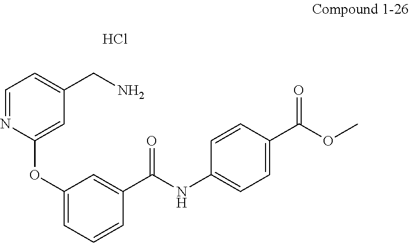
C1(OC2=CC(CN)=CC=N2)=CC=CC(C(NC2=CC=C(C(OC)=O)C=C2)=O)=C1.Cl
